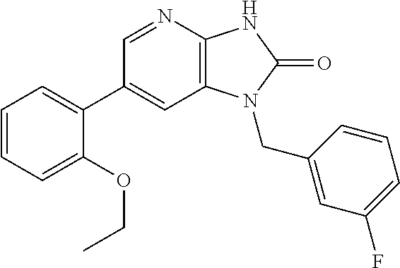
C1(C2=CC=CC=C2OCC)=CC2=C(N=C1)NC(=O)N2CC1=CC(F)=CC=C1
